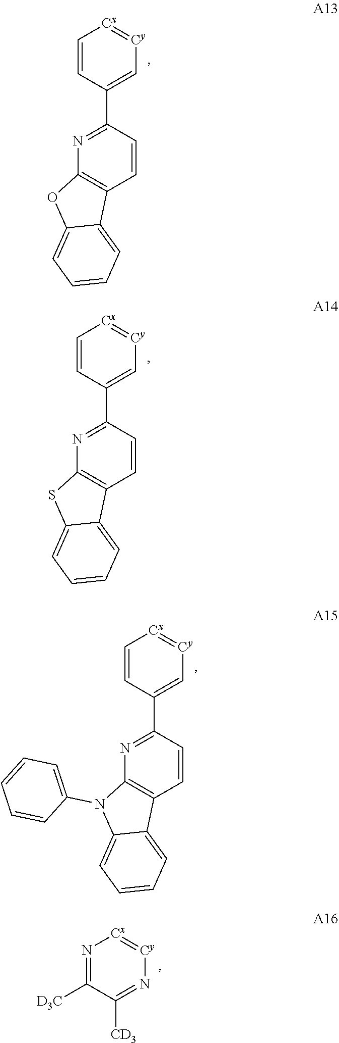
C1=CC(C2=NC3=C(C=C2)C2=CC=CC=C2O3)=C[Cy]=[Cx]1.C1=CC(C2=NC3=C(C=C2)C2=CC=CC=C2S3)=C[Cy]=[Cx]1.C1=CC(C2=NC3=C(C=C2)C2=CC=CC=C2N3C2=CC=CC=C2)=C[Cy]=[Cx]1.N1=C([D3C])C([CD3])=N[Cy]=[Cx]1
